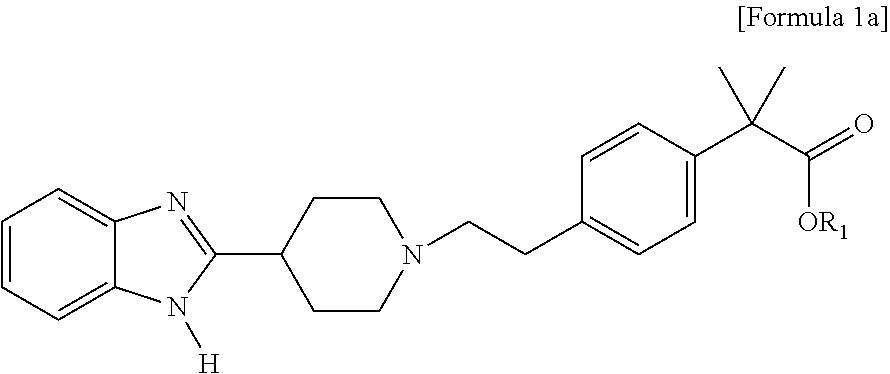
C1=CC=C2C(=C1)N=C(C1CCN(CCC3=CC=C(C(C([OR1])=O)(C)C)C=C3)CC1)N2[H]
